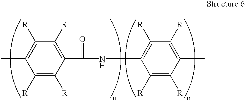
CC1=C([R])C([R])=C(C(NC2=C([R])C([R])=C(C)C([R])=C2[R])=O)C([R])=C1[R]
